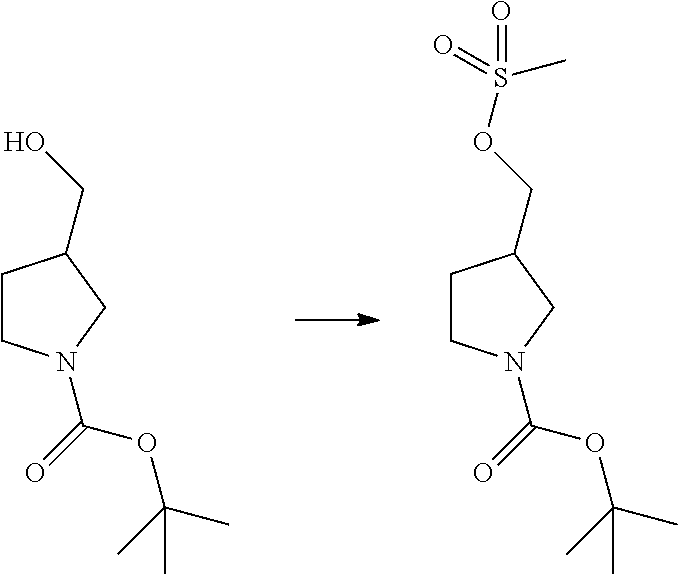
C1CN(C(OC(C)(C)C)=O)CC1CO.C1CN(C(OC(C)(C)C)=O)CC1COS(=O)(C)=O
